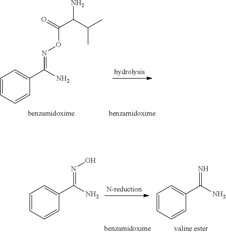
C1=CC=CC(C(N)=NOC(=O)C(C(C)C)N)=C1.C1=CC=CC(C(N)=N)=C1.C1=CC=CC(C(N)=NO)=C1
